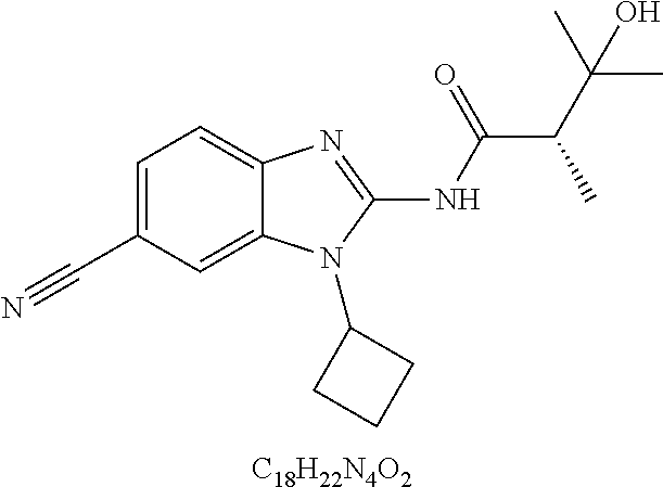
[C18H22N4O2].C1=C(C#N)C=C2C(=C1)N=C(NC(C(C(C)(C)O)C)=O)N2C1CCC1
